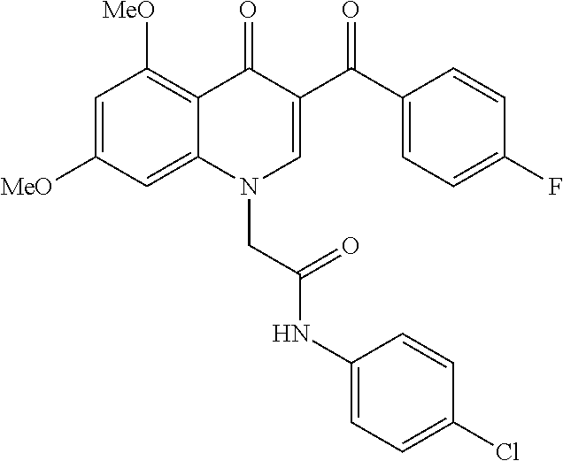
C1=C([MeO])C=C2C(=C1[MeO])C(=O)C(C(C1=CC=C(F)C=C1)=O)=CN2CC(NC1=CC=C(Cl)C=C1)=O
